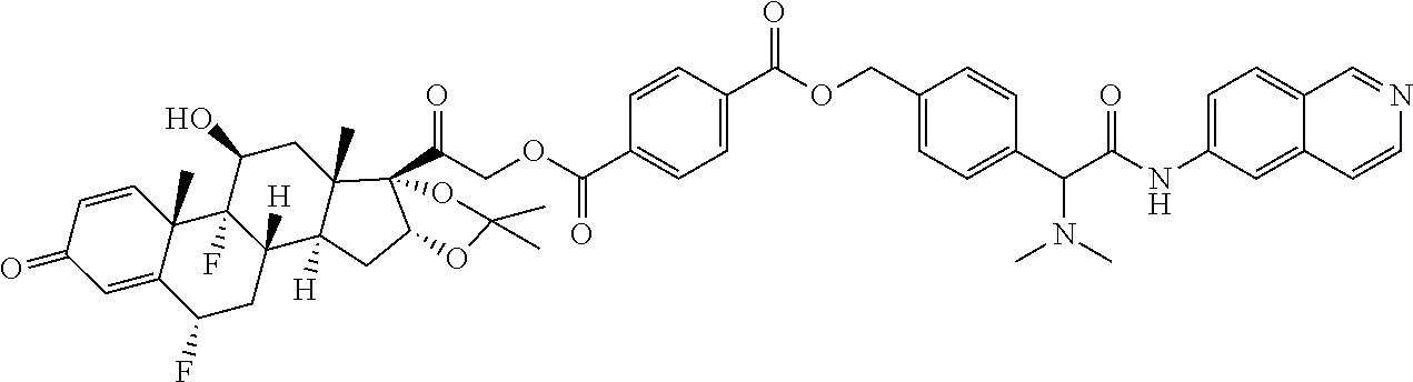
C1=CC2(C)C(=CC1=O)C(F)CC1([H])C2(F)C(O)CC2(C)C1([H])CC1C2(C(=O)COC(C2=CC=C(C(OCC3=CC=C(C(C(NC4=CC=C5C(=C4)C=CN=C5)=O)N(C)C)C=C3)=O)C=C2)=O)OC(C)(C)O1
